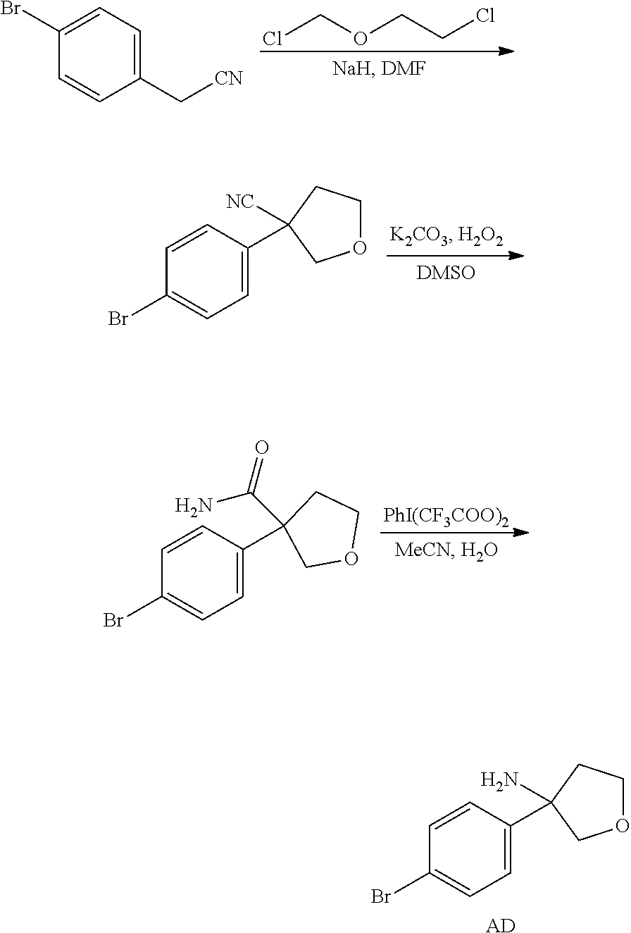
ClCOCCCl.C1(C[CN])=CC=C(Br)C=C1.C1=C(C2([NC])COCC2)C=CC(Br)=C1.[PhI(CF3COO)2].C1=C(C2(C(=O)N)COCC2)C=CC(Br)=C1.C1=C(C2(N)COCC2)C=CC(Br)=C1.[AD]
